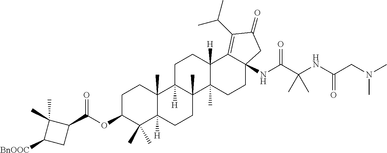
C1C2([H])C(C)(C3(C)C([H])(C1)C1=C(C(C)C)C(=O)CC1(NC(C(NC(CN(C)C)=O)(C)C)=O)CC3)CCC1([H])C2(C)CCC(OC(C2C(C)(C)C([BnOOC])C2)=O)C1(C)C
